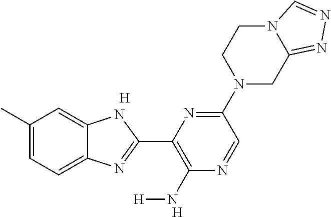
[H].[H].C1(C)=CC=C2C(=C1)NC(C1=C(N[H])N=CC(N3CC4=NN=CN4CC3)=N1)=N2
